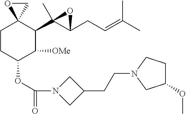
C1CC(OC(=O)N2CC(CCN3CCC(OC)C3)C2)C([OMe])C(C2(C)C(CC=C(C)C)O2)C12CO2
